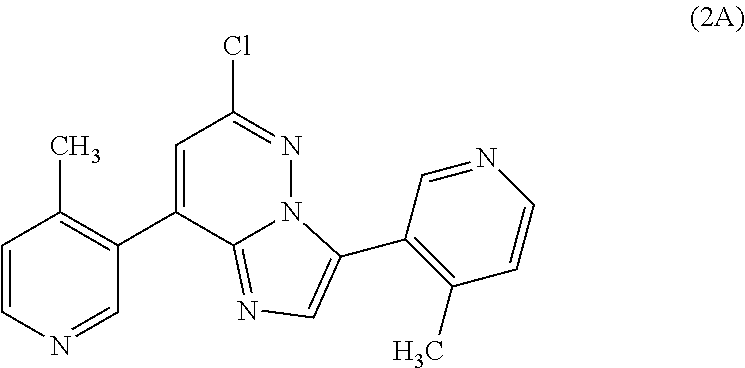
C1=CN=CC(C2=CC(Cl)=NN3C2=NC=C3C2=C(C)C=CN=C2)=C1C
